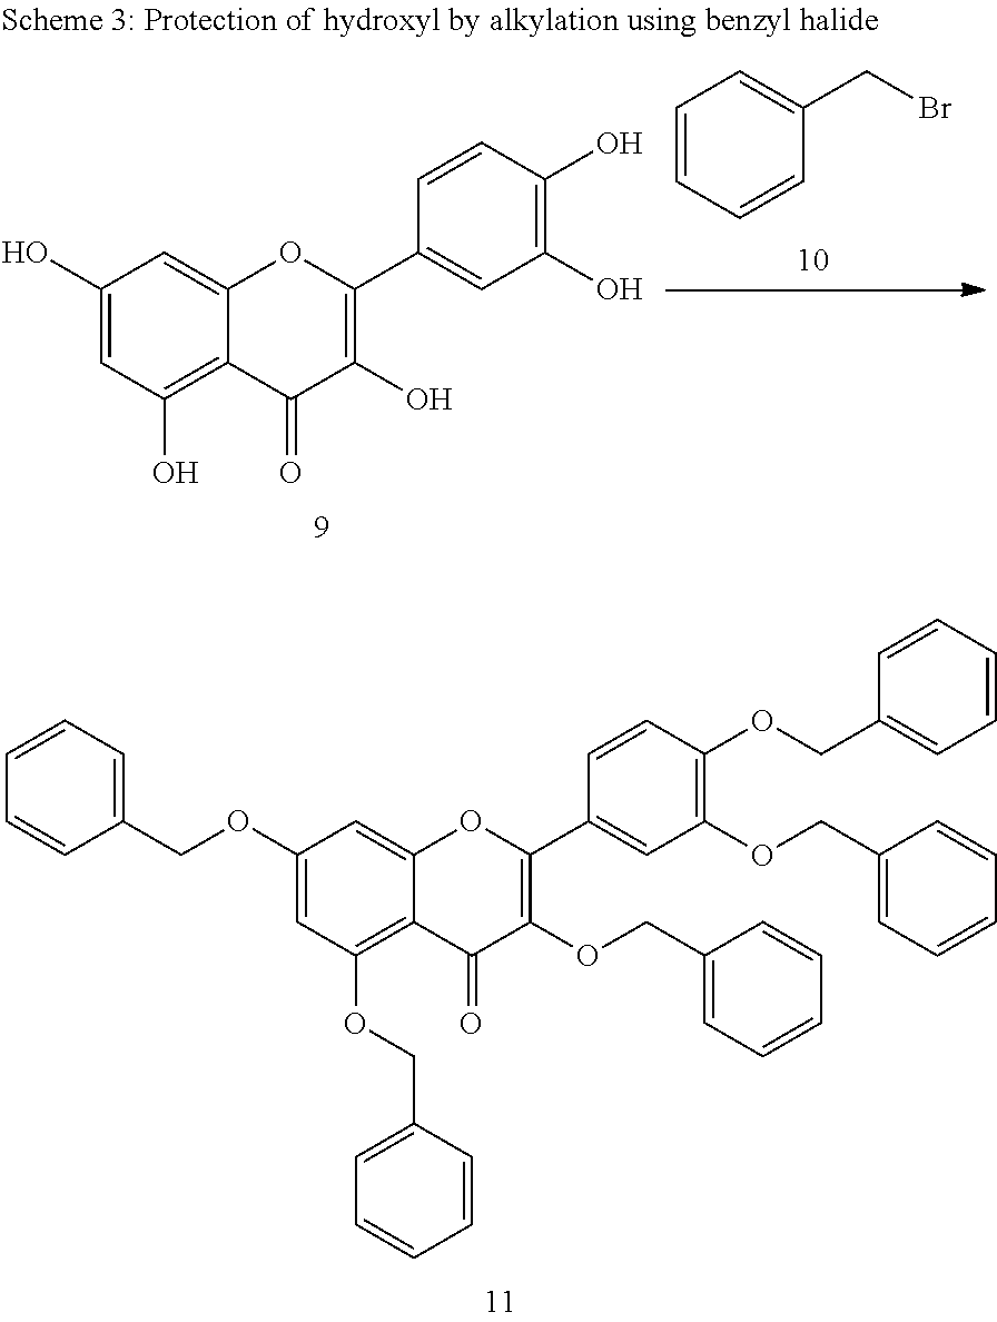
C1=CC=CC(CBr)=C1.C1(O)=CC(O)=C2C(=C1)OC(C1=CC(O)=C(O)C=C1)=C(O)C2=O.C1(OCC2=CC=CC=C2)=CC(OCC2=CC=CC=C2)=C2C(=C1)OC(C1=CC(OCC3=CC=CC=C3)=C(OCC3=CC=CC=C3)C=C1)=C(OCC1=CC=CC=C1)C2=O
